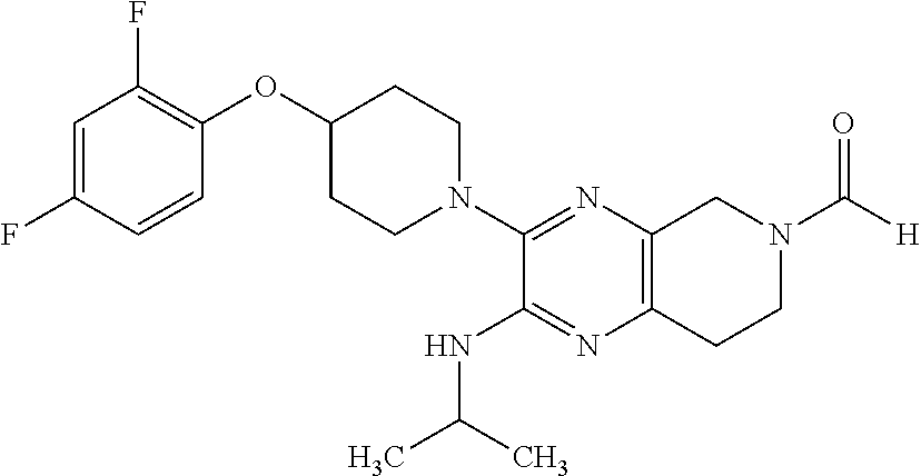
C1=C(F)C=CC(OC2CCN(C3=NC4=C(N=C3NC(C)C)CCN(C([H])=O)C4)CC2)=C1F
